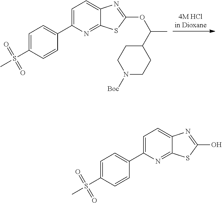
C1=C(C2=CC=C(S(C)(=O)=O)C=C2)N=C2C(=C1)N=C(OC(C)C1CCN([Boc])CC1)S2.C1=C(C2=CC=C(S(C)(=O)=O)C=C2)N=C2C(=C1)N=C(O)S2
